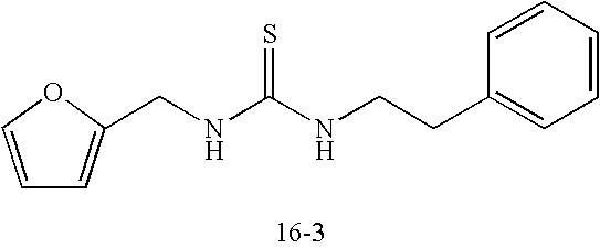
C1=COC(CNC(NCCC2=CC=CC=C2)=S)=C1
